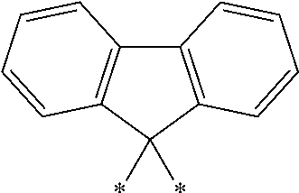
C12=C(C(*)(*)C3=C1C=CC=C3)C=CC=C2
